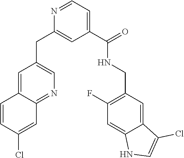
C1(C(NCC2=C(F)C=C3C(=C2)C(Cl)=CN3)=O)=CC=NC(CC2=CN=C3C(=C2)C=CC(Cl)=C3)=C1
